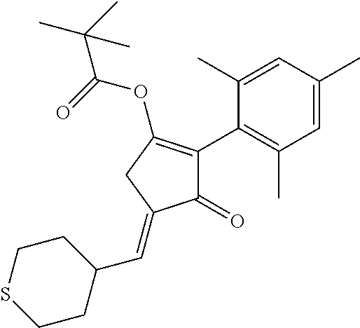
C1(=O)C(C2=C(C)C=C(C)C=C2C)=C(OC(=O)C(C)(C)C)CC1=CC1CCSCC1
